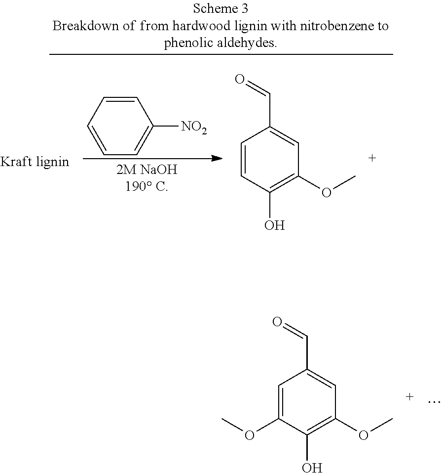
C1=CC=CC=C1[NO2].C1=CC(O)=C(OC)C=C1C=O.C1=C(OC)C(O)=C(OC)C=C1C=O
